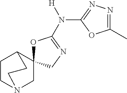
C1N2CCC(CC2)C12OC(N([H])C1=NN=C(C)O1)=NC2
